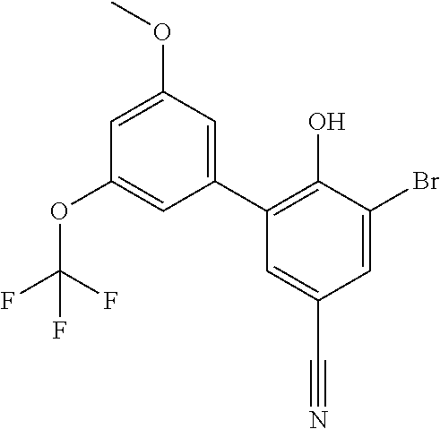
C1=C(Br)C(O)=C(C2=CC(OC)=CC(OC(F)(F)F)=C2)C=C1C#N
